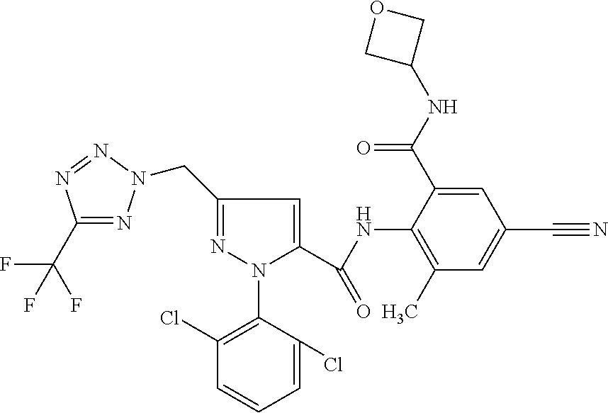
C1(C(F)(F)F)=NN(CC2=NN(C3=C(Cl)C=CC=C3Cl)C(C(NC3=C(C)C=C(C#N)C=C3C(NC3COC3)=O)=O)=C2)N=N1
